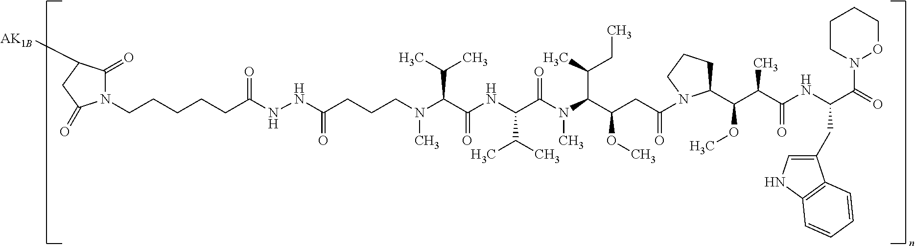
C1(C(OC)C(C(=O)NC(C(=O)N2OCCCC2)CC2=CNC3=C2C=CC=C3)C)CCCN1C(=O)CC(C(N(C(C(NC(C(N(CCCC(NNC(CCCCCN1C(=O)C([AK1B])CC1=O)=O)=O)C)C(C)C)=O)C(C)C)=O)C)C(CC)C)OC
